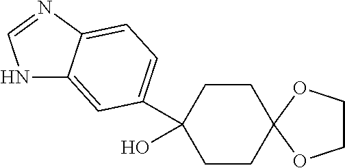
C1COC2(O1)CCC(O)(C1=CC=C3C(=C1)NC=N3)CC2
